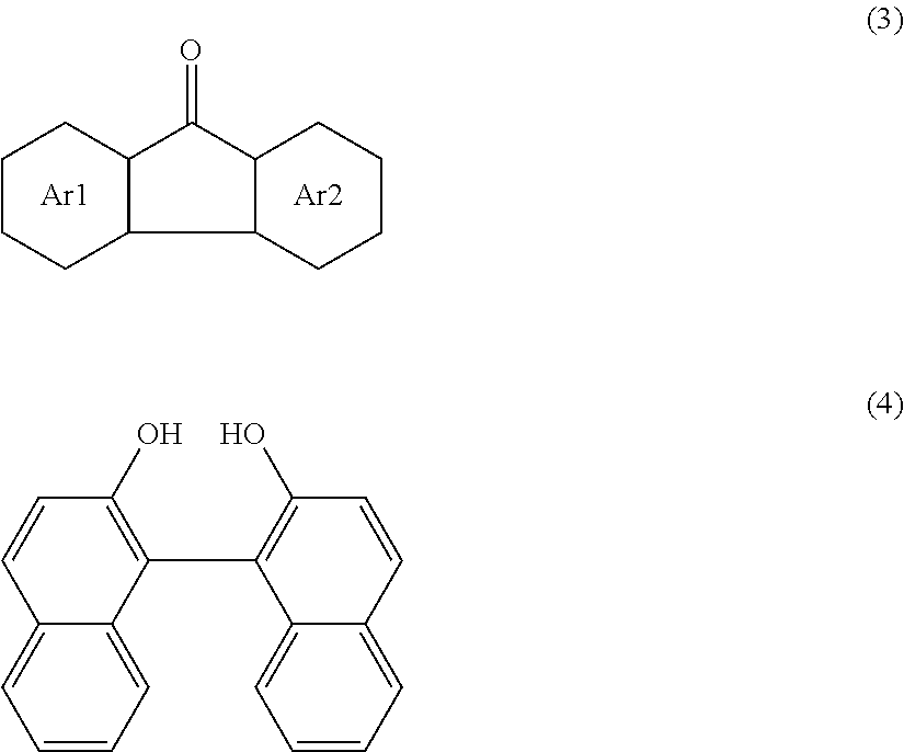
C1CCC2C(C1)C(=O)C1C2CCCC1.[Ar1].[Ar2].C12=CC=CC=C1C(C1=C(O)C=CC3=CC=CC=C13)=C(O)C=C2
